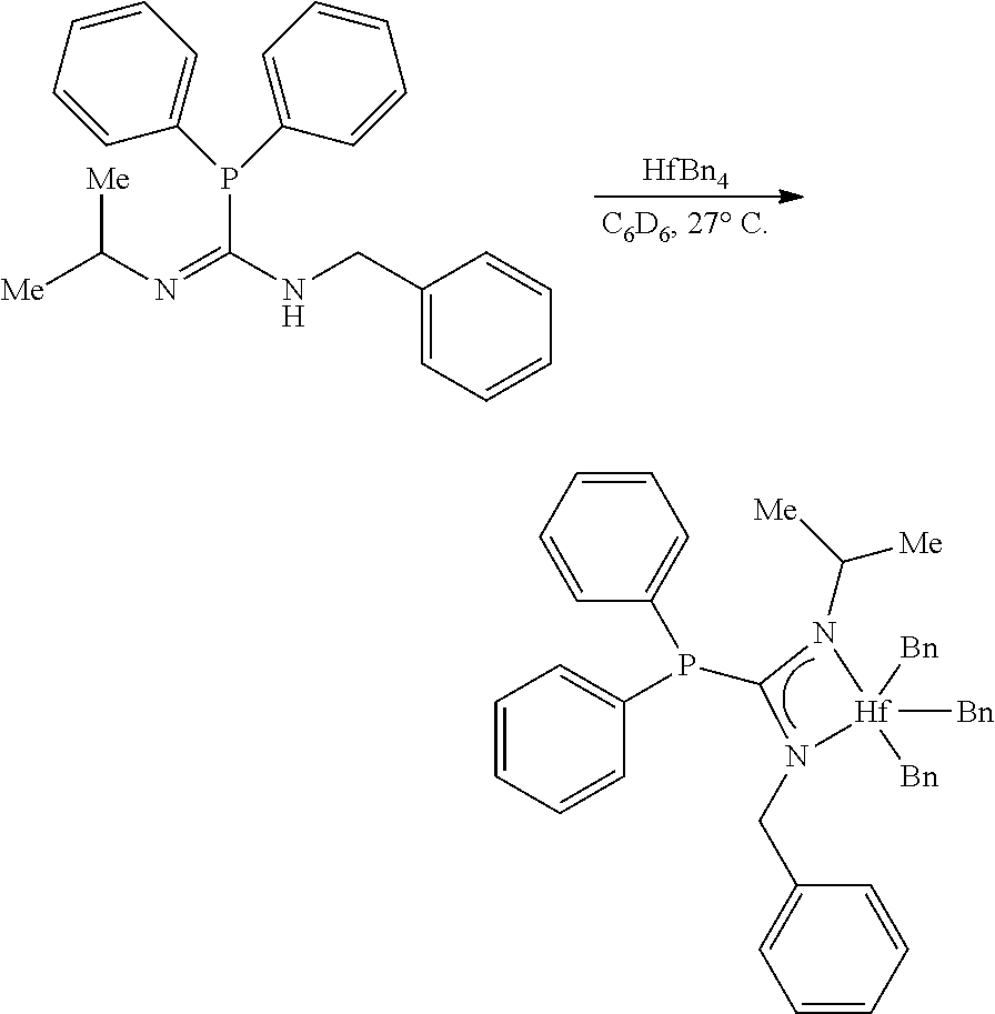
P(C1=CC=CC=C1)(C1=CC=CC=C1)C1N(CC2=CC=CC=C2)[Hf]([Bn])([Bn])([Bn])N1C([Me])[Me].[HfBn4].[Me]C(N=C(NCC1=CC=CC=C1)P(C1=CC=CC=C1)C1=CC=CC=C1)[Me]
